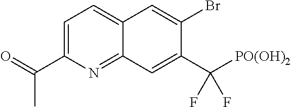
C1=C(C(C)=O)N=C2C(=C1)C=C(Br)C(C([PO(OH)2])(F)F)=C2
